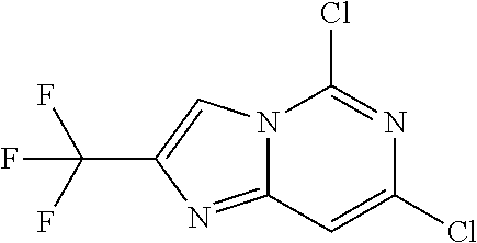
N12C(=NC(C(F)(F)F)=C1)C=C(Cl)N=C2Cl
